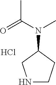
N1CCC(N(C(=O)C)C)C1.Cl
